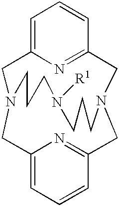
C1=C2N=C(C=C1)CN1CC3=NC(=CC=C3)CN(C2)CCCN([R1])CCC1
